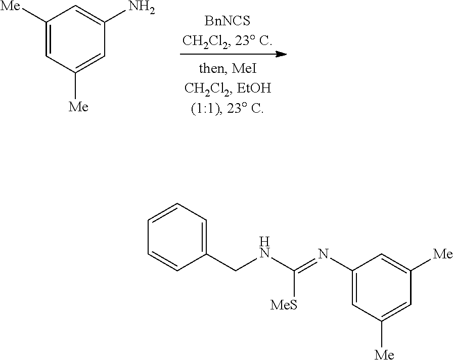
C1([Me])=CC([Me])=CC(N)=C1.C1(CNC(=NC2=CC([Me])=CC([Me])=C2)[MeS])=CC=CC=C1
